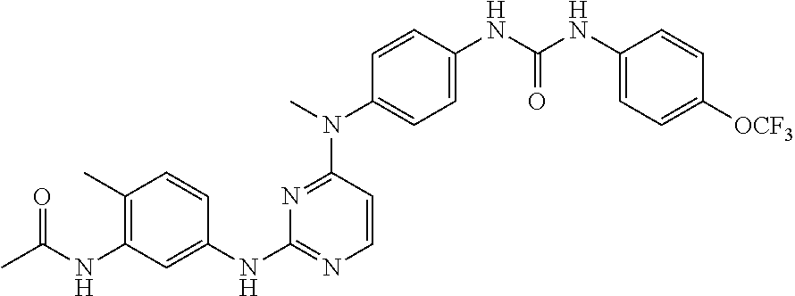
C1(NC2=NC=CC(N(C)C3=CC=C(NC(NC4=CC=C([OCF3])C=C4)=O)C=C3)=N2)=CC(NC(C)=O)=C(C)C=C1
